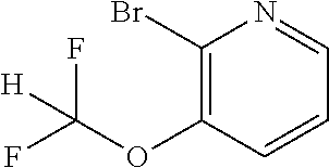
C1(Br)=C(OC(F)(F)[H])C=CC=N1
